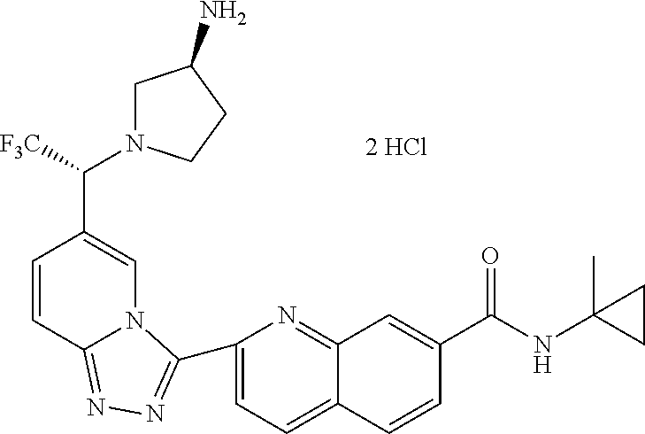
C1=C(C2=NN=C3C=CC(C(N4CC(N)CC4)[F3C])=CN32)N=C2C(=C1)C=CC(C(NC1(C)CC1)=O)=C2
